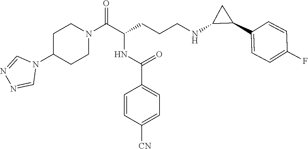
C1C(N2C=NN=C2)CCN(C(C(CCCNC2C(C3=CC=C(F)C=C3)C2)NC(C2=CC=C([CN])C=C2)=O)=O)C1
